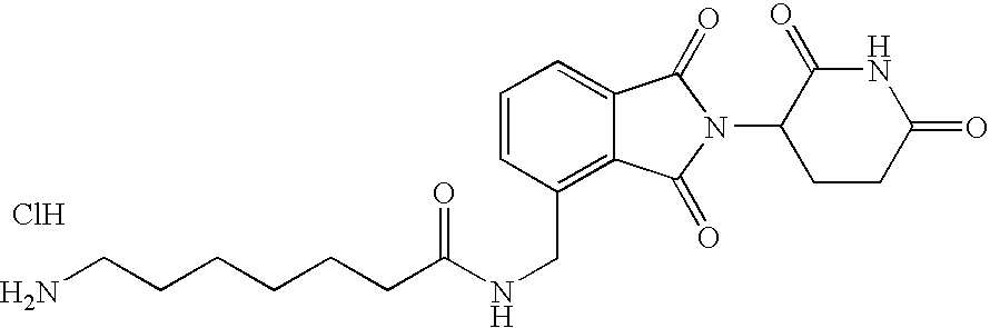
C1=CC=C2C(=C1CNC(CCCCCCN)=O)C(=O)N(C1CCC(=O)NC1=O)C2=O.Cl
